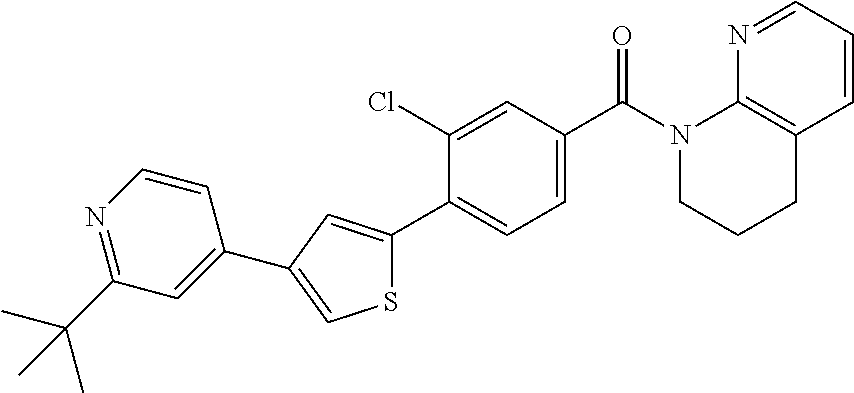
C12=C(N(C(C3=CC=C(C4=CC(C5=CC(C(C)(C)C)=NC=C5)=CS4)C(Cl)=C3)=O)CCC1)N=CC=C2
